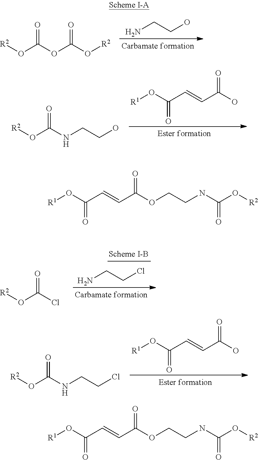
NCCO.O(C(OC(O[R2])=O)=O)[R2].[R1]OC(C=CC(O)=O)=O.O(C(NCCO)=O)[R2].[R1]OC(C=CC(O)=O)=O.O(C(NCCCl)=O)[R2].NCCCl.O(C(Cl)=O)[R2].[R1]OC(C=CC(OCCNC(O[R2])=O)=O)=O.[R1]OC(C=CC(OCCNC(O[R2])=O)=O)=O
